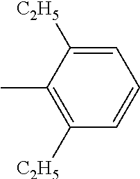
CC1=C([C2H5])C=CC=C1[C2H5]
